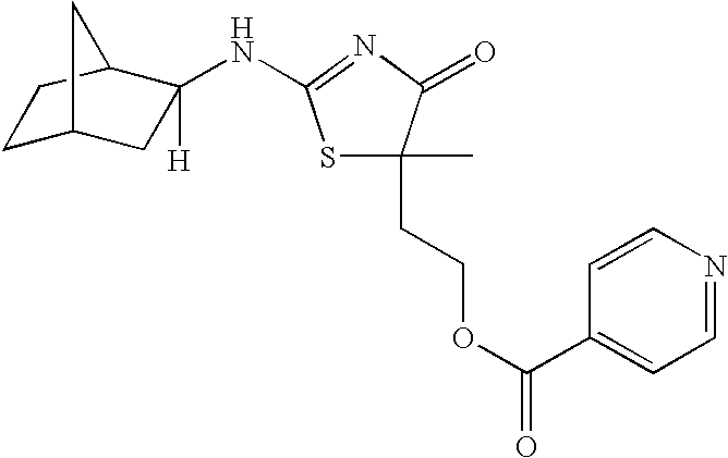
S1C(C)(CCOC(=O)C2=CC=NC=C2)C(=O)N=C1NC1([H])CC2CCC1C2
